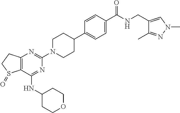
C12=C(CCS1=O)N=C(N1CCC(C3=CC=C(C(NCC4=CN(C)N=C4C)=O)C=C3)CC1)N=C2NC1CCOCC1
